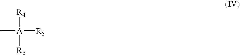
C[A]([R4])([R5])[R6]
